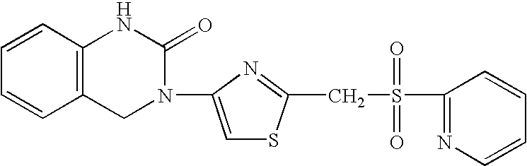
C1=CC2=C(C=C1)CN(C1=CSC(CS(=O)(=O)C3=NC=CC=C3)=N1)C(=O)N2
